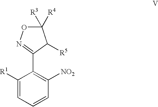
C1([R1])=CC=CC([NO2])=C1C1=NOC([R4])([R3])C1[R5]
